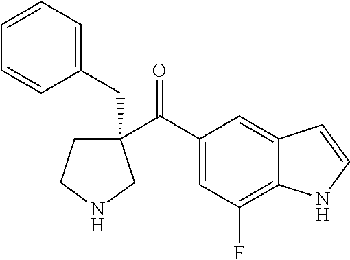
C(=O)(C1(CC2=CC=CC=C2)CCNC1)C1=CC(F)=C2C(=C1)C=CN2
